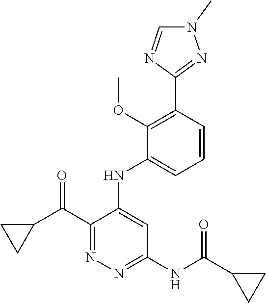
C1(C(C2CC2)=O)=NN=C(NC(C2CC2)=O)C=C1NC1=CC=CC(C2=NN(C)C=N2)=C1OC
